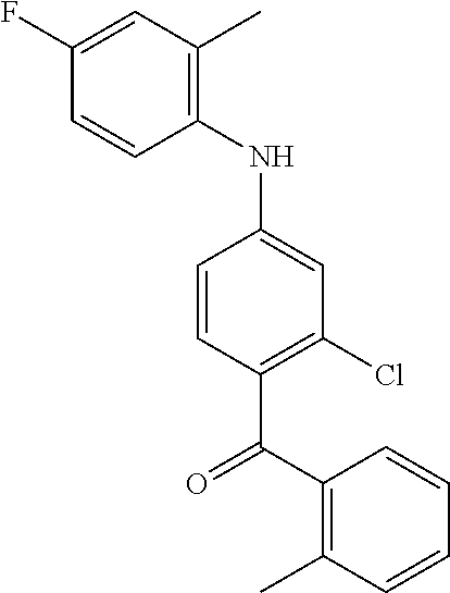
C1=CC(F)=CC(C)=C1NC1=CC(Cl)=C(C(=O)C2=C(C)C=CC=C2)C=C1
